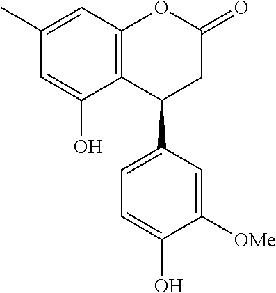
C1(C)=CC2=C(C(O)=C1)C(C1=CC=C(O)C([OMe])=C1)CC(=O)O2
